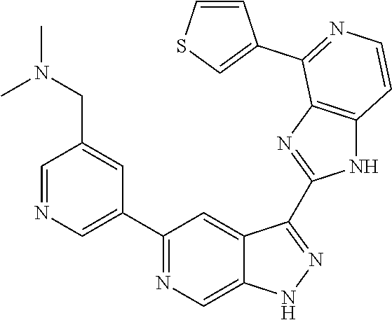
C1=NC=C(C2=NC=C3C(=C2)C(C2=NC4=C(N2)C=CN=C4C2=CSC=C2)=NN3)C=C1CN(C)C
